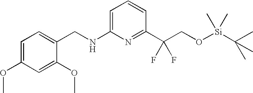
C1=C(NCC2=CC=C(OC)C=C2OC)N=C(C(CO[Si](C(C)(C)C)(C)C)(F)F)C=C1
